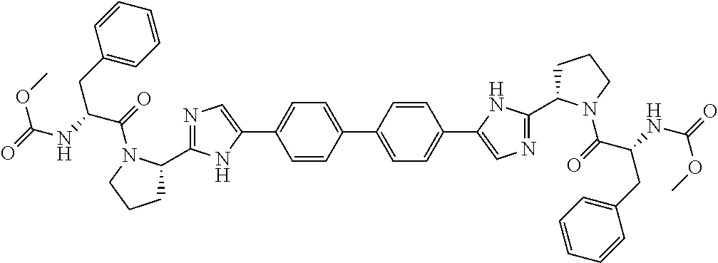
C1=CC(C2=CC=C(C3=CN=C(C4CCCN4C(=O)C(CC4=CC=CC=C4)NC(OC)=O)N3)C=C2)=CC=C1C1=CN=C(C2CCCN2C(=O)C(CC2=CC=CC=C2)NC(OC)=O)N1
